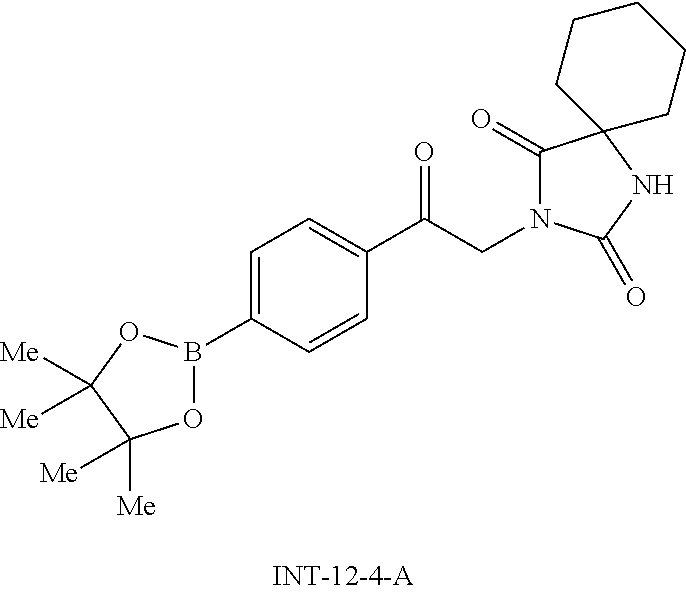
O1B(C2=CC=C(C(CN3C(=O)C4(NC3=O)CCCCC4)=O)C=C2)OC([Me])([Me])C1([Me])[Me]
